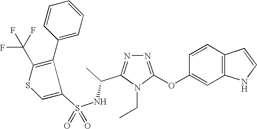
N1=C(OC2=CC3=C(C=C2)C=CN3)N(CC)C(C(C)NS(=O)(=O)C2=CSC(C(F)(F)F)=C2C2=CC=CC=C2)=N1
